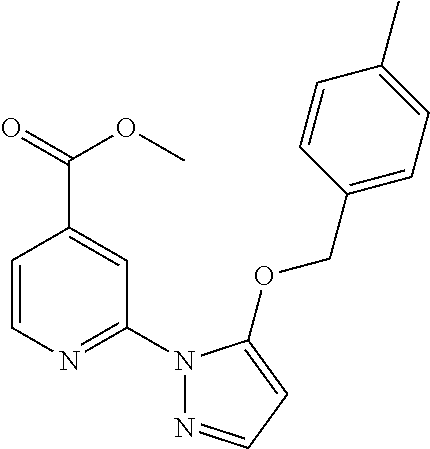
C1=CN=C(N2N=CC=C2OCC2=CC=C(C)C=C2)C=C1C(=O)OC
